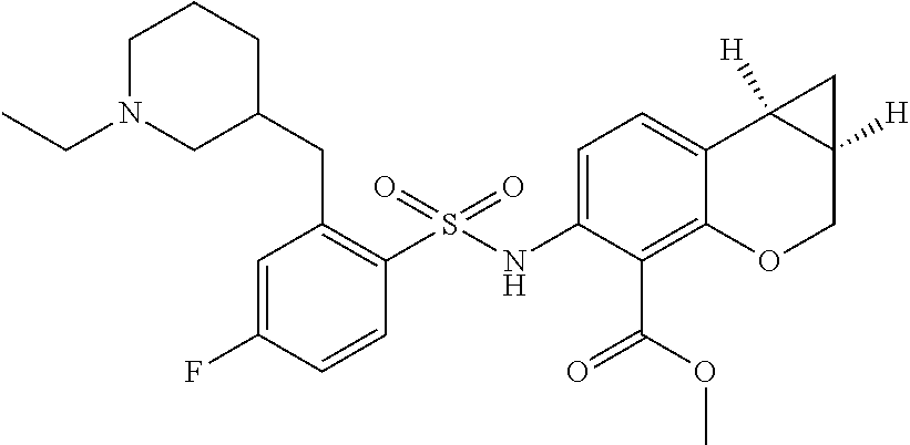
C(C1=C(S(=O)(NC2=CC=C3C(=C2C(=O)OC)OCC2([H])C3([H])C2)=O)C=CC(F)=C1)C1CCCN(CC)C1
